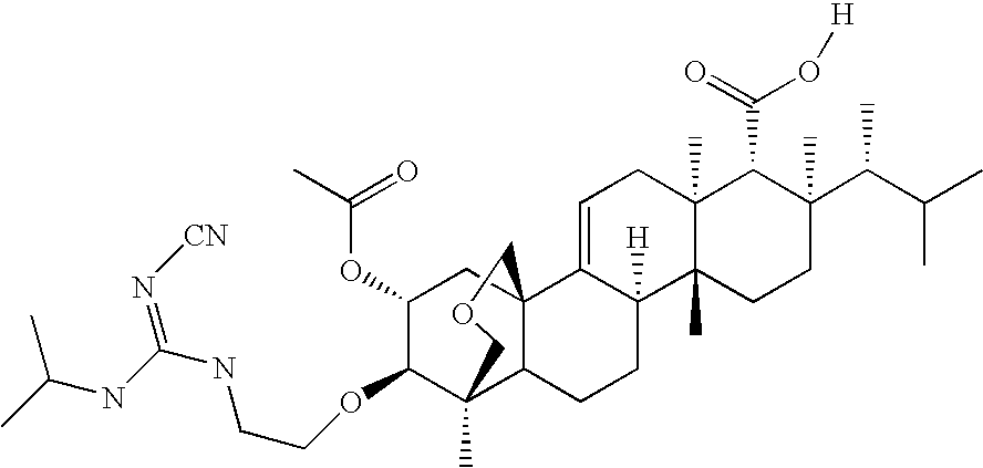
C1=C2C([H])(C3(C)C(C)(C1)C(C(=O)O[H])C(C(C(C)C)C)(C)CC3)CCC1C3(C)C(OCCNC(NC(C)C)=N[CN])C(OC(C)=O)CC21COC3
